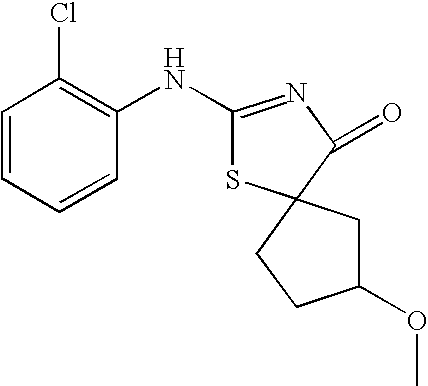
C1=CC=CC(NC2=NC(=O)C3(S2)CC(OC)CC3)=C1Cl
